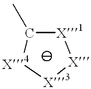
C1(C)[X4][X3][X][X1]1
